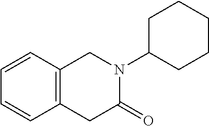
C1=CC2=C(C=C1)CN(C1CCCCC1)C(=O)C2
